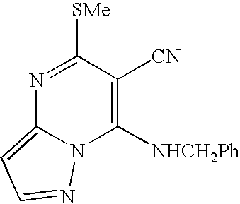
N1=C([SMe])C([CN])=C([NHCH2Ph])N2C1=CC=N2
